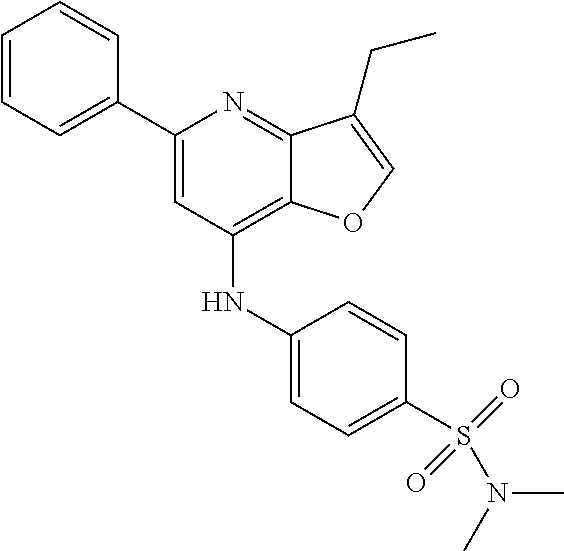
C1=CC=C(C2=CC(NC3=CC=C(S(=O)(=O)N(C)C)C=C3)=C3C(=N2)C(CC)=CO3)C=C1
